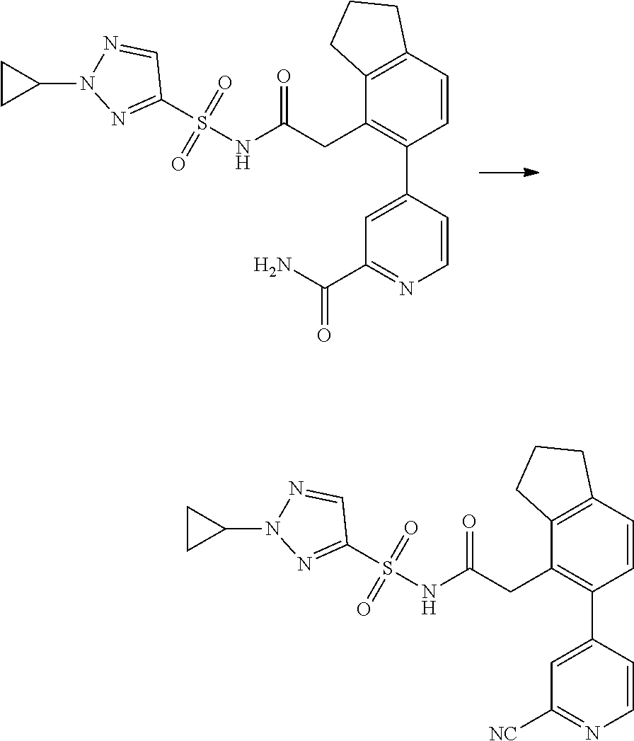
C1(N2N=CC(S(=O)(=O)NC(CC3=C(C4=CC(C(N)=O)=NC=C4)C=CC4=C3CCC4)=O)=N2)CC1.C1(N2N=CC(S(=O)(=O)NC(CC3=C(C4=CC([NC])=NC=C4)C=CC4=C3CCC4)=O)=N2)CC1
